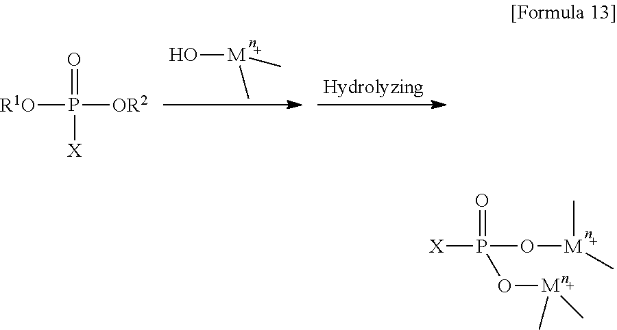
[R1O]P([OR2])([X])=O.O[M](C)C.[X]P(=O)(O[M](C)C)O[M](C)C
